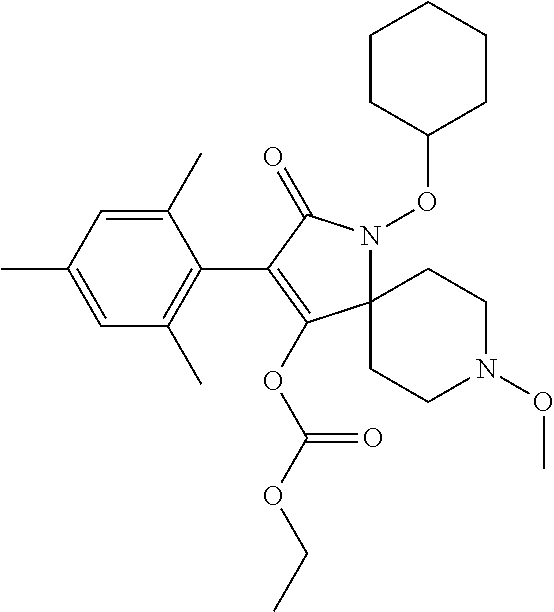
C12(N(OC3CCCCC3)C(=O)C(C3=C(C)C=C(C)C=C3C)=C1OC(OCC)=O)CCN(OC)CC2
